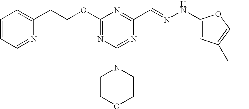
C(COC1=NC(N2CCOCC2)=NC(C=NNC2=CC(C)=C(C)O2)=N1)C1=CC=CC=N1
